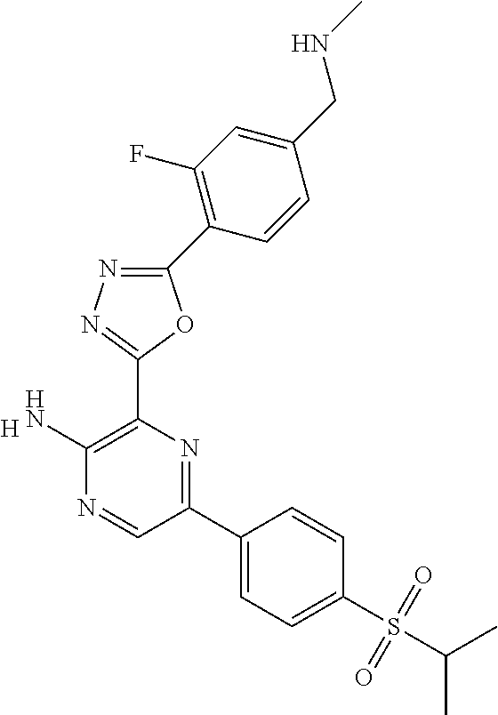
[H].C1(N)=C(C2=NN=C(C3=C(F)C=C(CNC)C=C3)O2)N=C(C2=CC=C(S(C(C)C)(=O)=O)C=C2)C=N1
